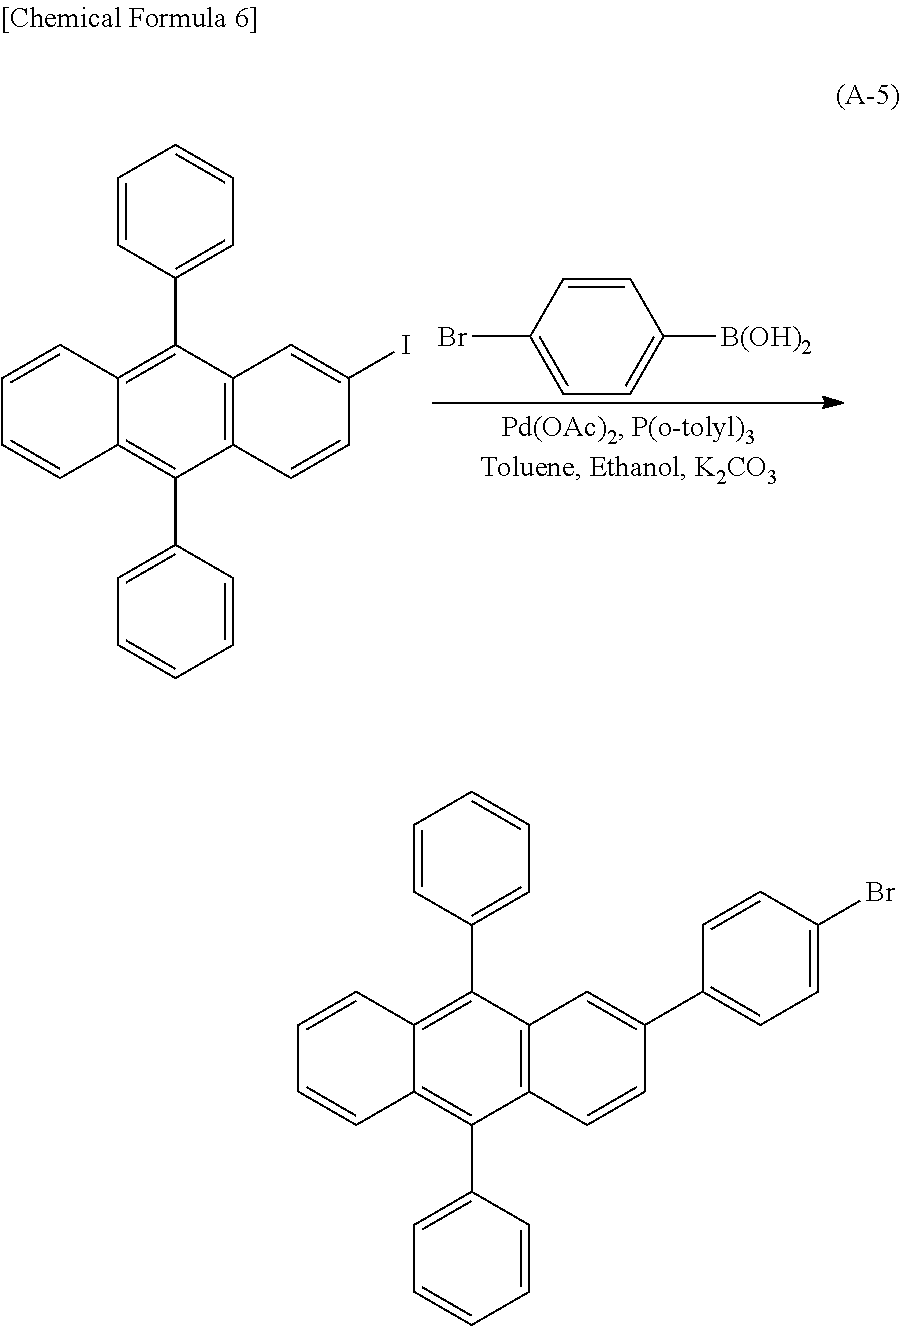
C1=CC(Br)=CC=C1[B(OH)2].C12=C(C3=CC=CC=C3)C3=C(C(C4=CC=CC=C4)=C1C=CC=C2)C=CC(I)=C3.C12=C(C3=CC=CC=C3)C3=C(C(C4=CC=CC=C4)=C1C=CC=C2)C=CC(C1=CC=C(Br)C=C1)=C3
